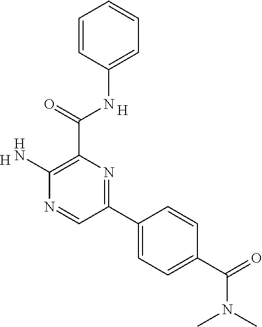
C1=C(NC(C2=C(N)N=CC(C3=CC=C(C(N(C)C)=O)C=C3)=N2)=O)C=CC=C1.[H].[H]
